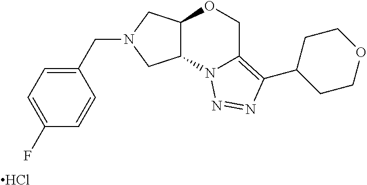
Cl.C(N1CC2C(C1)N1C(=C(C3CCOCC3)N=N1)CO2)C1=CC=C(F)C=C1
